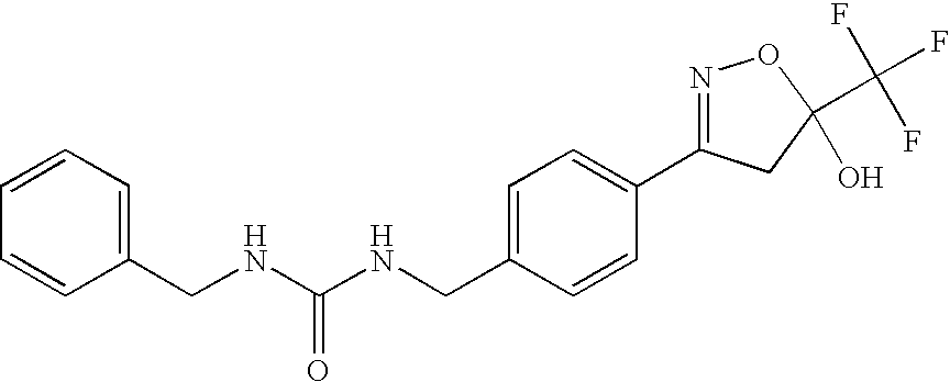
C(C1=CC=CC=C1)NC(NCC1=CC=C(C2=NOC(C(F)(F)F)(O)C2)C=C1)=O
